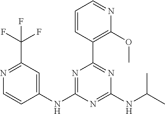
C1=CC(C2=NC(NC(C)C)=NC(NC3=CC(C(F)(F)F)=NC=C3)=N2)=C(OC)N=C1
